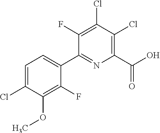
C1(F)=C(OC)C(Cl)=CC=C1C1=NC(C(O)=O)=C(Cl)C(Cl)=C1F
